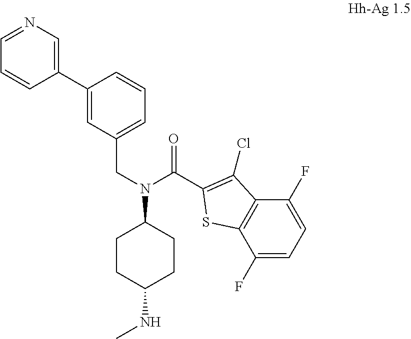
C1(C2=CC(CN(C3CCC(NC)CC3)C(=O)C3=C(Cl)C4=C(C(F)=CC=C4F)S3)=CC=C2)=CN=CC=C1
